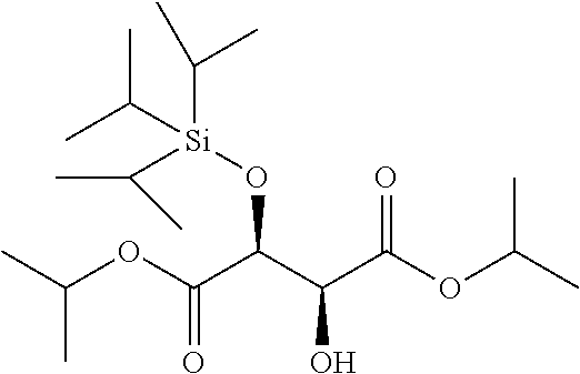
CC(OC(C(C(C(OC(C)C)=O)O)O[Si](C(C)C)(C(C)C)C(C)C)=O)C
